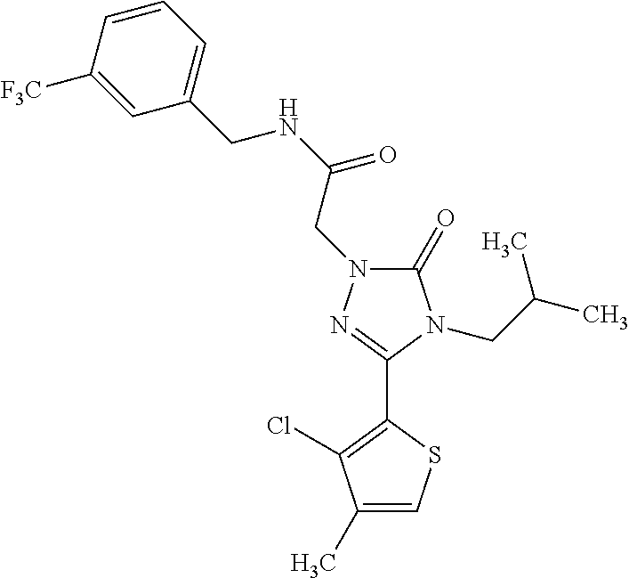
C1(C2=NN(CC(=O)NCC3=CC=CC([F3C])=C3)C(=O)N2CC(C)C)=C(Cl)C(C)=CS1
